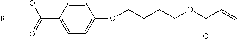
C1=CC(C(=O)OC)=CC=C1OCCCCOC(C=C)=O.[R:]
